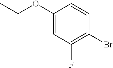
C1(OCC)=CC(F)=C(Br)C=C1
